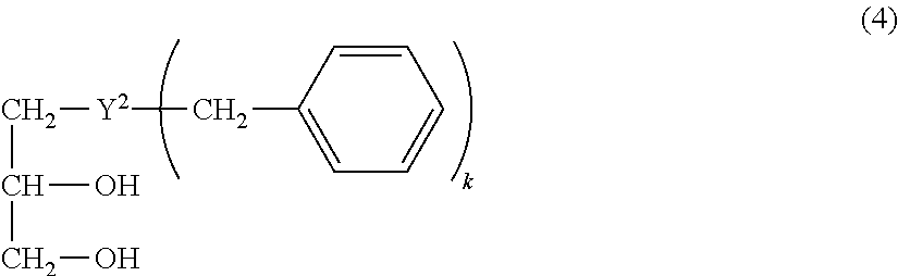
C(C(O)CO)[Y2]CC1=CC=CC=C1
